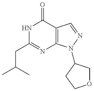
C(CC1=NC2=C(C(=O)N1)C=NN2C1COCC1)(C)C
